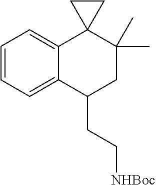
C1=CC=C2C(=C1)C1(C(C)(C)CC2CC[NHBoc])CC1
